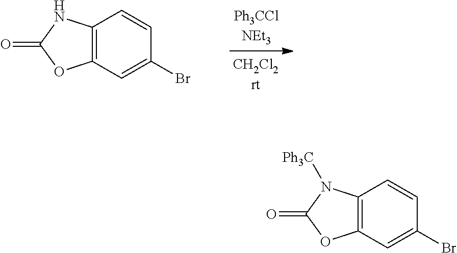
C12=C(C=C(Br)C=C1)OC(=O)N2.C12=C(C=C(Br)C=C1)OC(=O)N2[Ph3C]
